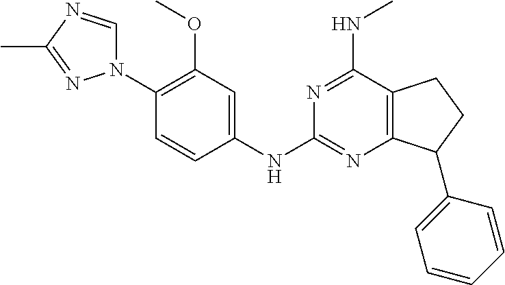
C1(N2C=NC(C)=N2)=C(OC)C=C(NC2=NC3=C(C(NC)=N2)CCC3C2=CC=CC=C2)C=C1
